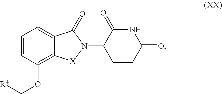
C1=CC=C2C(=C1OC[R4])[X]N(C1CCC(=O)NC1=O)C2=O
